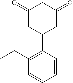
C1(=O)CC(C2=C(CC)C=CC=C2)CC(=O)C1
